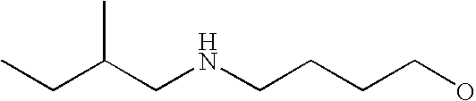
C(CNCCCCO)(CC)C
